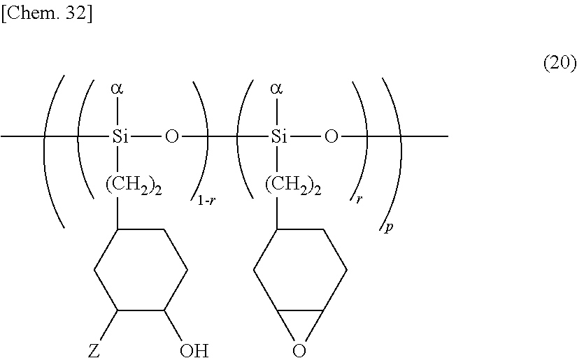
C[Si](O[Si](OC)([a])[(CH2)2]C1CC2C(CC1)O2)([a])[(CH2)2]C1CC([Z])C(O)CC1
